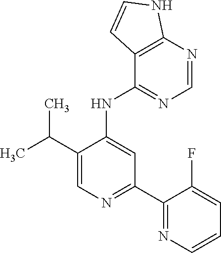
C1(NC2=CC(C3=NC=CC=C3F)=NC=C2C(C)C)=NC=NC2=C1C=CN2
